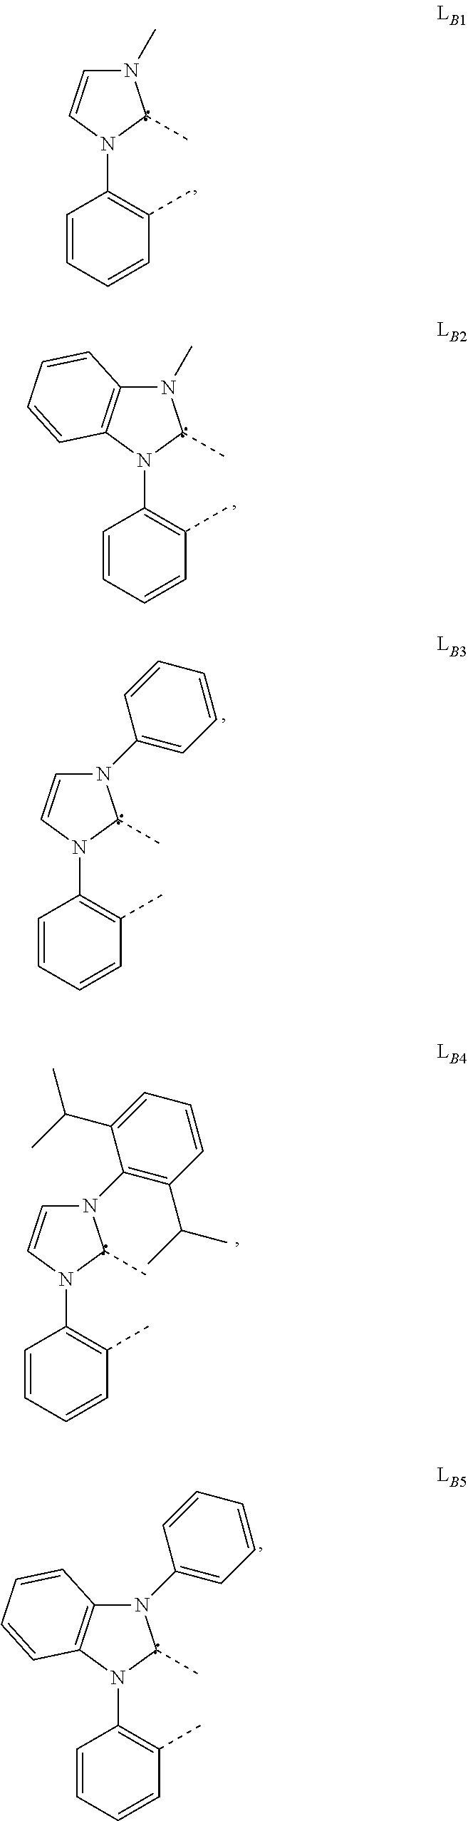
C1=CC=CC(C)=C1N1C=CN(C)C1C.C1=CC=CC(C)=C1N1C2=C(N(C)C1C)C=CC=C2.C1=CC=CC(C)=C1N1C=CN(C2=CC=CC=C2)C1C.C1=CC=CC(C)=C1N1C=CN(C2=C(C(C)C)C=CC=C2C(C)C)C1C.C1=CC=CC(C)=C1N1C2=C(N(C3=CC=CC=C3)C1C)C=CC=C2
